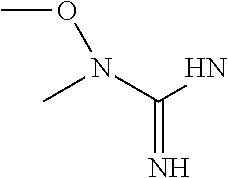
N(C(N)=N)(OC)C
